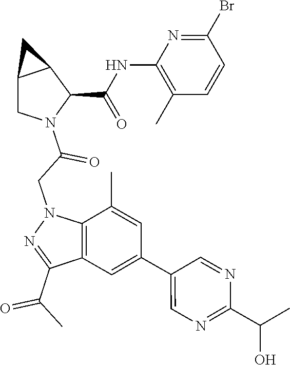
C1(C(=O)C)=NN(CC(=O)N2C(C(=O)NC3=C(C)C=CC(Br)=N3)C3C(C2)C3)C2=C1C=C(C1=CN=C(C(O)C)N=C1)C=C2C
